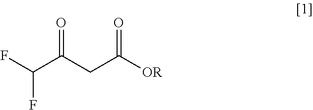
FC(C(CC(=O)[OR])=O)F
